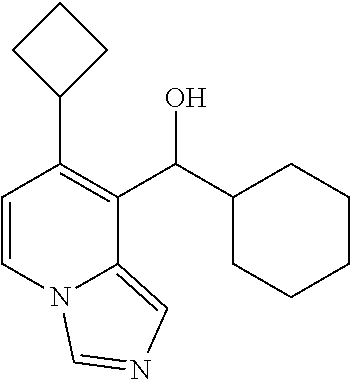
C1(C2=C(C(C3CCCCC3)O)C3=CN=CN3C=C2)CCC1
